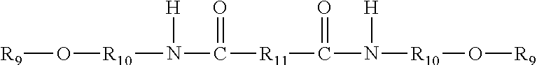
O([R9])[R10]N(C([R11]C(N([R10]O[R9])[H])=O)=O)[H]
